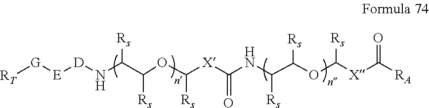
C(OC(C(NC([X]C(OC(C(N[D][E][G][RT])[Rs])[Rs])[Rs])=O)[Rs])[Rs])([Rs])[X]C([RA])=O
